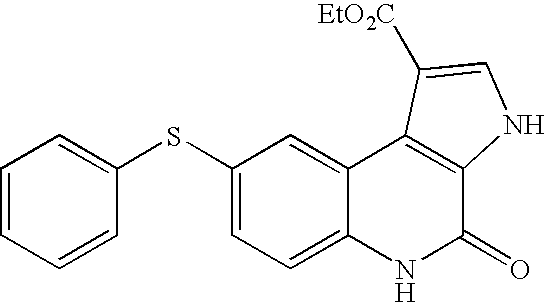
C1(SC2=CC=CC=C2)=CC=C2C(=C1)C1=C(C(=O)N2)NC=C1[EtO2C]
